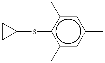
C1CC1Sc1c(C)cc(C)cc1C
